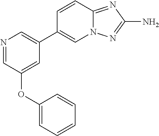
N1=CC(OC2=CC=CC=C2)=CC(C2=CN3C(=NC(N)=N3)C=C2)=C1
